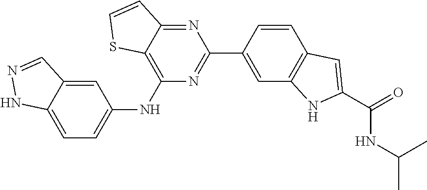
C1=CC(C2=NC(NC3=CC=C4C(=C3)C=NN4)=C3C(=N2)C=CS3)=CC2=C1C=C(C(=O)NC(C)C)N2
